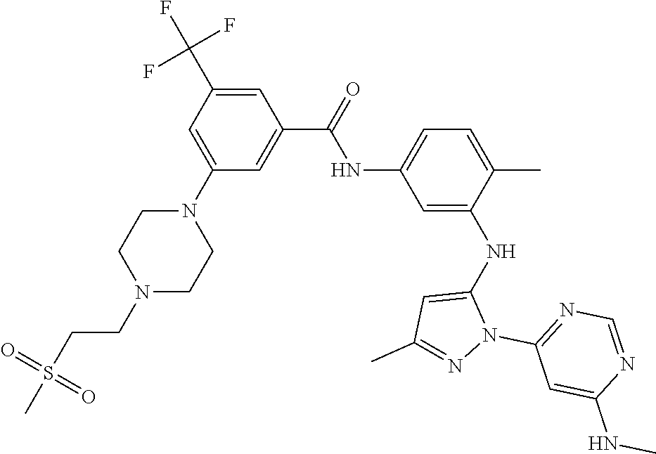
C1(NC(C2=CC(N3CCN(CCS(=O)(=O)C)CC3)=CC(C(F)(F)F)=C2)=O)=CC=C(C)C(NC2=CC(C)=NN2C2=NC=NC(NC)=C2)=C1
